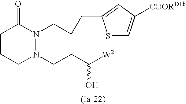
C1CCN(CCC([W2])O)N(CCCC2=CC([COORD1b])=CS2)C1=O
